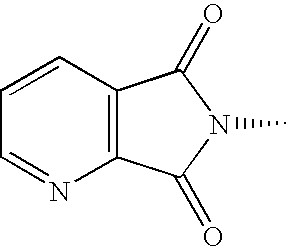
C1=CC=NC2=C1C(=O)N(C)C2=O
